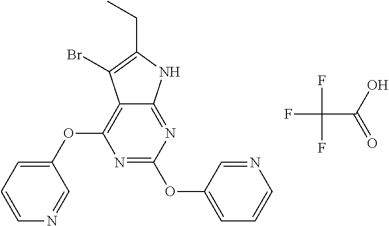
C(C1=C(Br)C2=C(OC3=CC=CN=C3)N=C(OC3=CC=CN=C3)N=C2N1)C.FC(C(=O)O)(F)F
